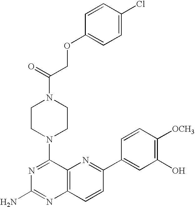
N1=C(N2CCN(C(=O)COC3=CC=C(Cl)C=C3)CC2)C2=C(N=C1N)C=CC(C1=CC(O)=C([OCH3])C=C1)=N2
